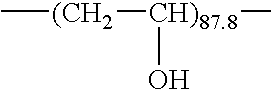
C[(CH2][CH)87.8](O)C
